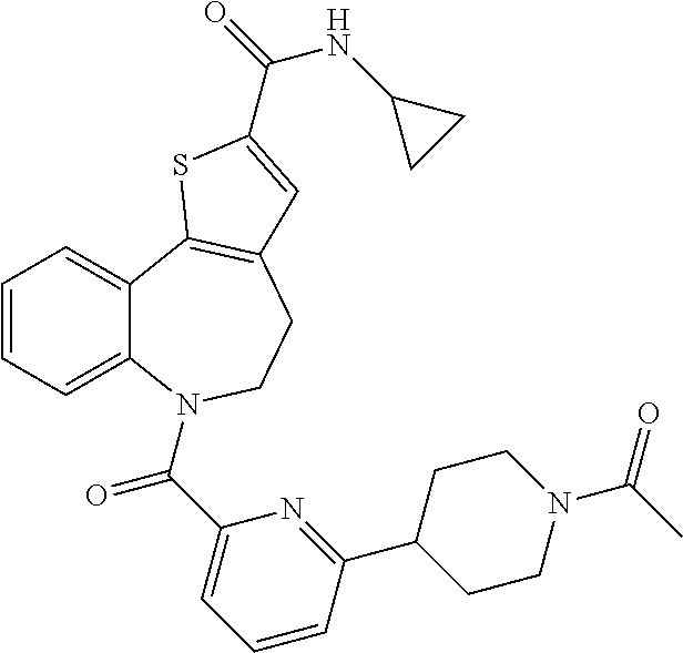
C1=CC=C2C(=C1)C1=C(CCN2C(C2=CC=CC(C3CCN(C(C)=O)CC3)=N2)=O)C=C(C(=O)NC2CC2)S1
